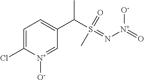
C1=C(Cl)[N+]([O-])=CC(C(S(=N[N+](=O)[O-])(=O)C)C)=C1
